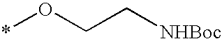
*OCC[NHBoc]
